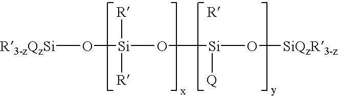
O([Si](O[Si](O[SiQzR3-z])[Q])([R])[R])[R3-zQzSi].[R]
